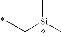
CC[Si](C)C
